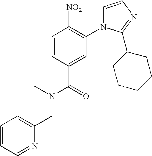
C1=CN=C(C2CCCCC2)N1C1=C([NO2])C=CC(C(=O)N(C)CC2=CC=CC=N2)=C1
